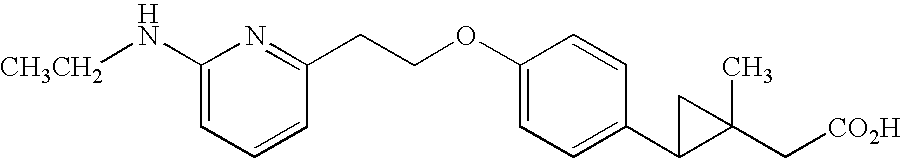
C1(N[CH3CH2])=CC=CC(CCOC2=CC=C(C3C(C[CO2H])(C)C3)C=C2)=N1
